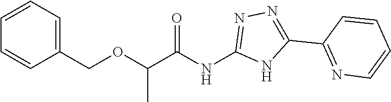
C(NC1=NN=C(C2=NC=CC=C2)N1)(=O)C(OCC1=CC=CC=C1)C
